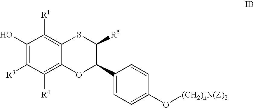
C1(O)=C([R3])C([R4])=C2C(=C1[R1])SC([R5])C(C1=CC=C(O[(CH2)nN(Z)2])C=C1)O2
